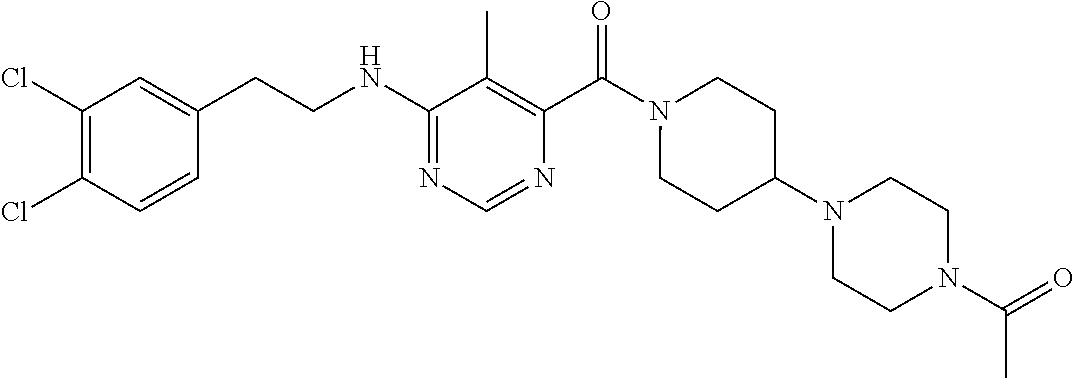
C(CNC1=NC=NC(C(N2CCC(N3CCN(C(=O)C)CC3)CC2)=O)=C1C)C1=CC(Cl)=C(Cl)C=C1
